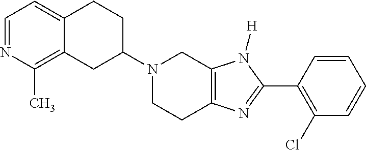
C12=C(C)N=CC=C1CCC(N1CCC3=C(C1)N([H])C(C1=C(Cl)C=CC=C1)=N3)C2
